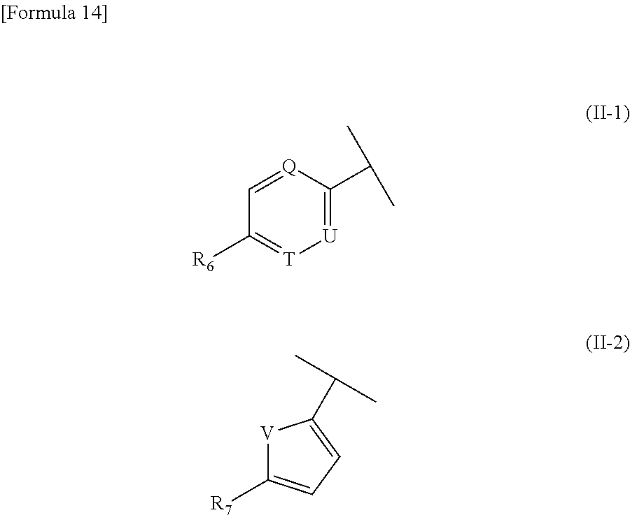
C1([R6])=[T][U]=C(C(C)C)[Q]=C1.[R7]C1=CC=C(C(C)C)[V]1
